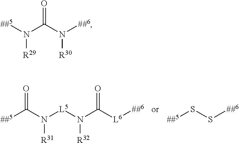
C(N([L5]N(C([L6][##6])=O)[R32])[R31])([##5])=O.S(S[##6])[##5].[##5]N(C(N([##6])[R30])=O)[R29]
